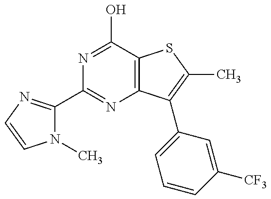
N1(C)C(C2=NC3=C(C(O)=N2)SC(C)=C3C2=CC=CC([CF3])=C2)=NC=C1
